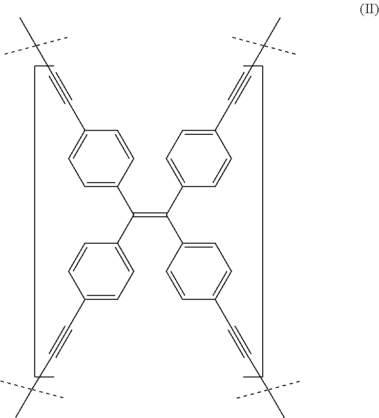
C1=C(C(C2=CC=C(C#CC(C)(C)C)C=C2)=C(C2=CC=C(C#CC(C)(C)C)C=C2)C2=CC=C(C#CC(C)(C)C)C=C2)C=CC(C#CC(C)(C)C)=C1
